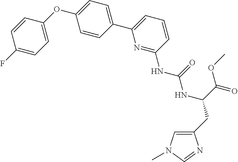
C1=CC(OC2=CC=C(C3=CC=CC(NC(NC(CC4=CN(C)C=N4)C(OC)=O)=O)=N3)C=C2)=CC=C1F
